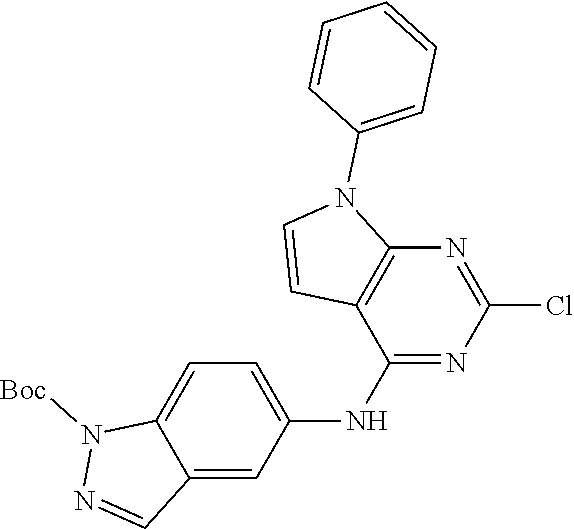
C12=CC=C(NC3=NC(Cl)=NC4=C3C=CN4C3=CC=CC=C3)C=C1C=NN2[Boc]
